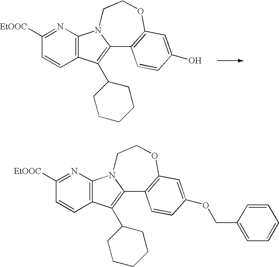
[EtOOC]C1=NC2=C(C=C1)C(C1CCCCC1)=C1N2CCOC2=C1C=CC(O)=C2.[EtOOC]C1=NC2=C(C=C1)C(C1CCCCC1)=C1N2CCOC2=C1C=CC(OCC1=CC=CC=C1)=C2
